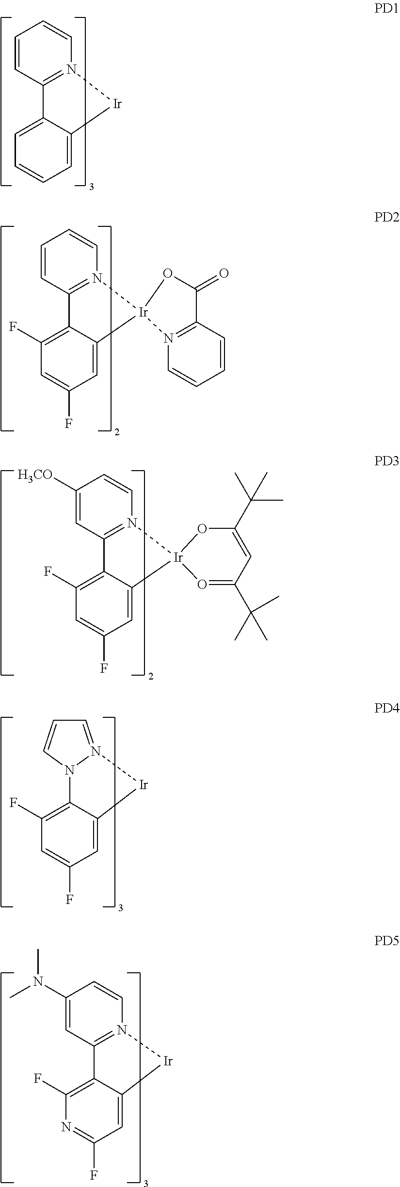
C1=CC2=N(C=C1)[Ir]C1=CC=CC=C21.C1=CC2=N(C=C1)[Ir]1(C3=CC(F)=CC(F)=C23)N2=C(C=CC=C2)C(=O)O1.C1([H3CO])=CC2=N(C=C1)[Ir]1(C3=CC(F)=CC(F)=C23)OC(C(C)(C)C)=CC(C(C)(C)C)=O1.C12=C(F)C=C(F)C=C1[Ir]N1=CC=CN21.C12=C(F)N=C(F)C=C1[Ir]N1=C2C=C(N(C)C)C=C1
